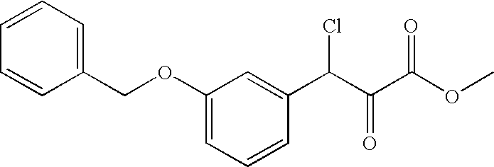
C1(OCC2=CC=CC=C2)=CC=CC(C(C(C(OC)=O)=O)Cl)=C1
